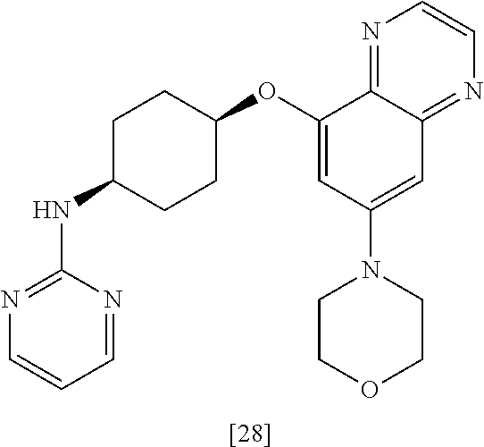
[[28]].C1(OC2CCC(NC3=NC=CC=N3)CC2)=CC(N2CCOCC2)=CC2=NC=CN=C12
